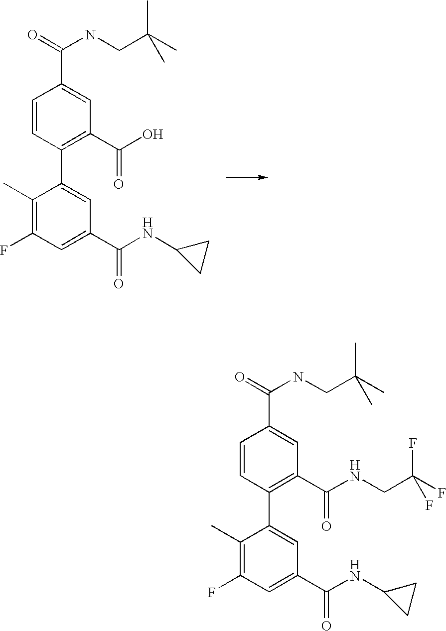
C1(C)=C(F)C=C(C(=O)NC2CC2)C=C1C1=C(C(O)=O)C=C(C(=O)NCC(C)(C)C)C=C1.C1(C)=C(F)C=C(C(=O)NC2CC2)C=C1C1=C(C(NCC(F)(F)F)=O)C=C(C(=O)NCC(C)(C)C)C=C1
